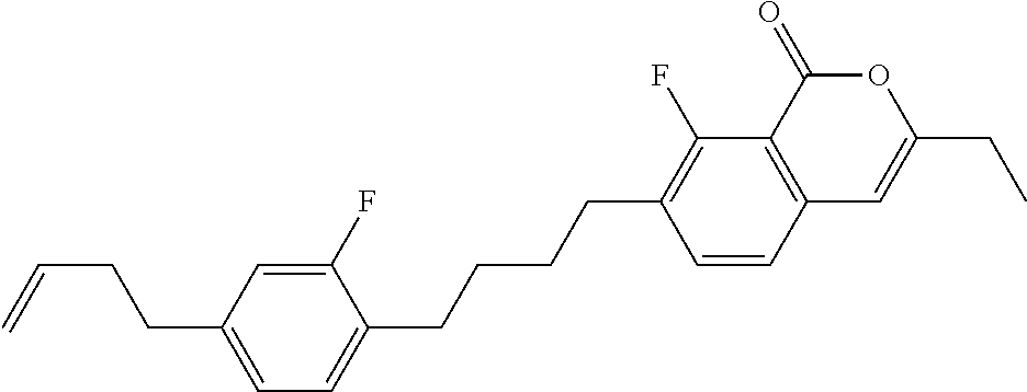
C1=CC2=C(C(F)=C1CCCCC1=CC=C(CCC=C)C=C1F)C(=O)OC(CC)=C2
